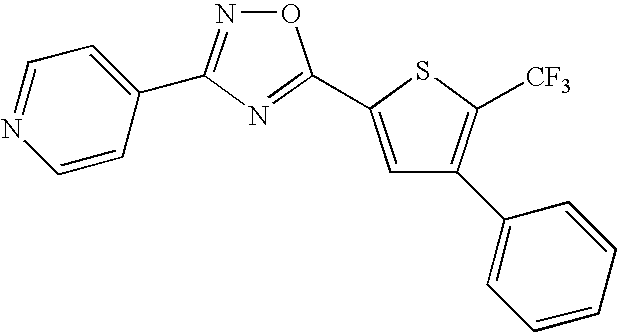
O1N=C(C2=CC=NC=C2)N=C1C1=CC(C2=CC=CC=C2)=C([CF3])S1
